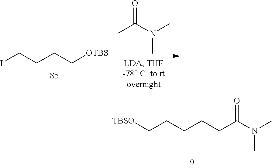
CN(C(CCCCC[TBSO])=O)C.ICCCC[OTBS].[S5].CC(N(C)C)=O
